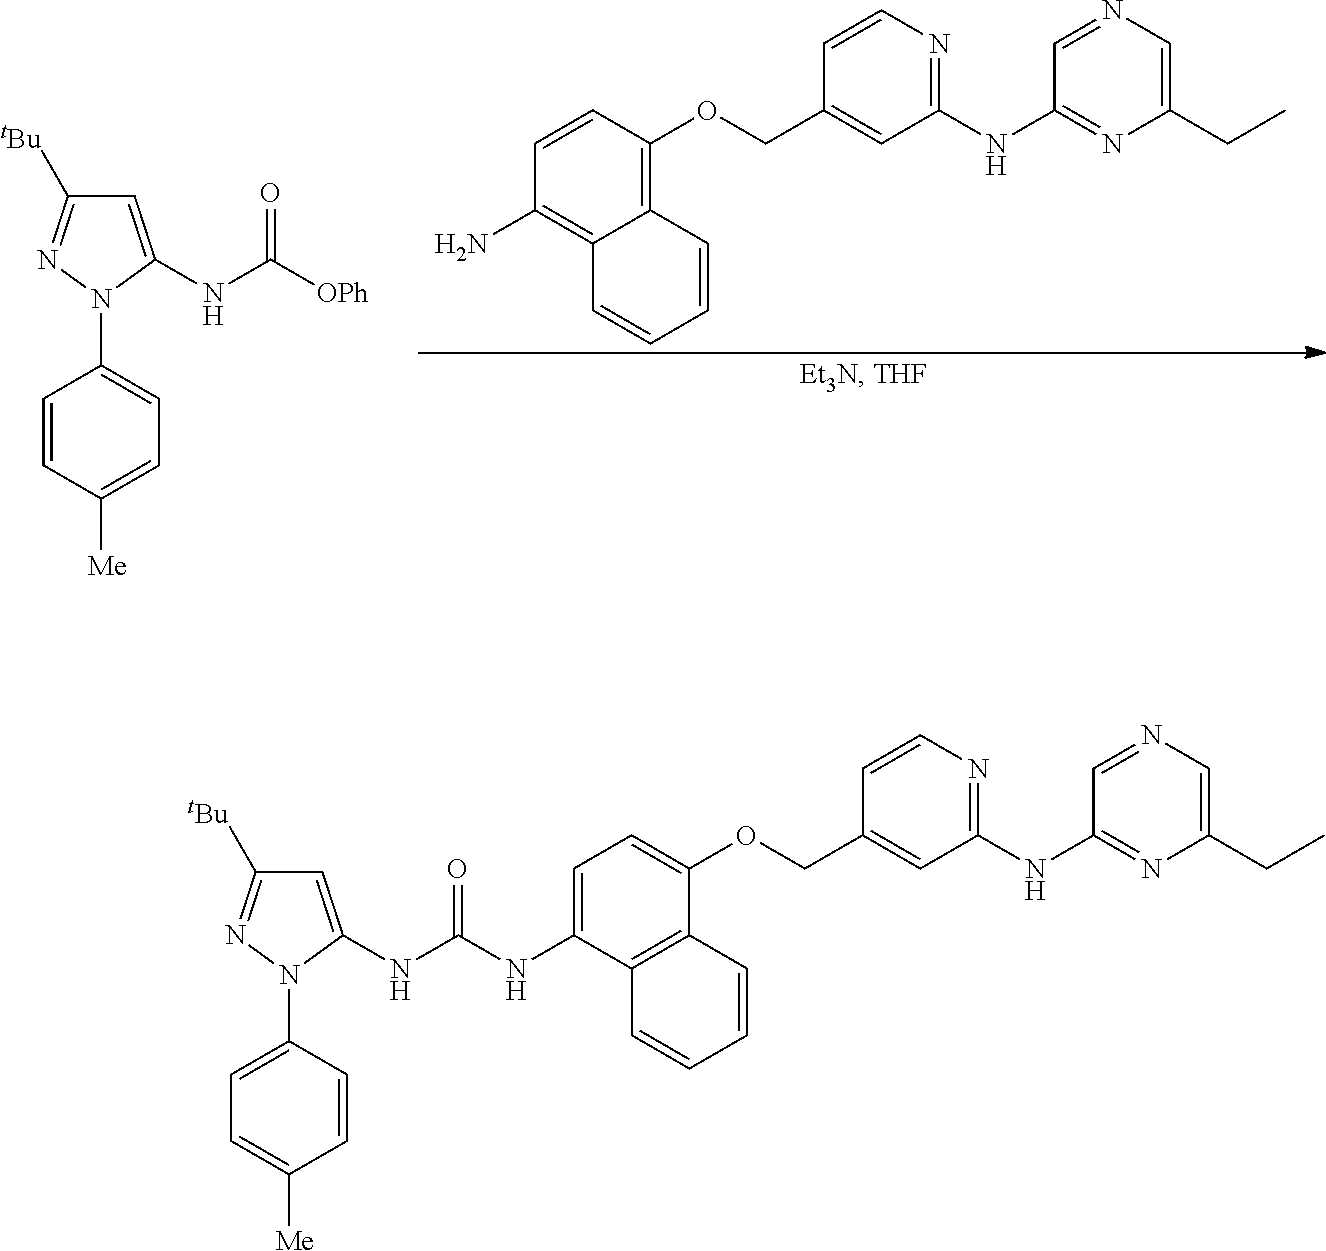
C1=CC(OCC2=CC(NC3=NC(CC)=CN=C3)=NC=C2)=C2C(=C1N)C=CC=C2.C1=CC([Me])=CC=C1N1C(NC([OPh])=O)=CC([tBu])=N1.C1=C(N2C(NC(NC3=CC=C(OCC4=CC(NC5=NC(CC)=CN=C5)=NC=C4)C4=C3C=CC=C4)=O)=CC([tBu])=N2)C=CC([Me])=C1
